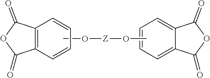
C12=C(C=CC=C1)C(=O)OC2=O.CO[Z]OC.C12=CC=CC=C1C(=O)OC2=O
